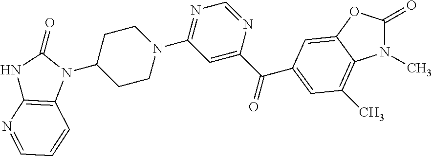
N1(C)C(=O)OC2=CC(C(C3=CC(N4CCC(N5C(=O)NC6=C5C=CC=N6)CC4)=NC=N3)=O)=CC(C)=C12
